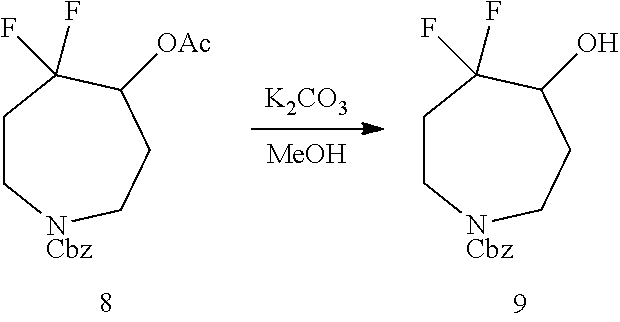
[K2CO3].[MeOH].C1C[NCbz]CCC([OAc])C1(F)F.C1C[NCbz]CCC(O)C1(F)F
